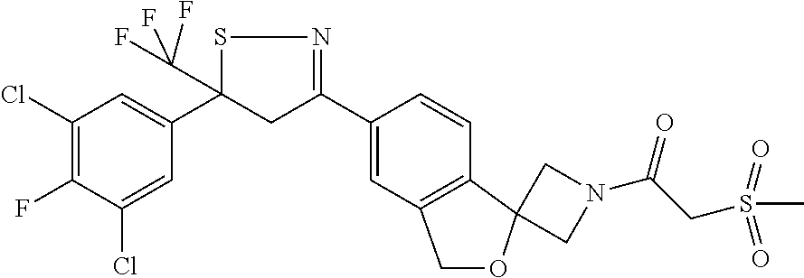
C1(Cl)=C(F)C(Cl)=CC(C2(C(F)(F)F)CC(C3=CC4=C(C=C3)C3(OC4)CN(C(CS(C)(=O)=O)=O)C3)=NS2)=C1
